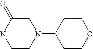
C1CN(C2CCOCC2)CC(=O)N1
